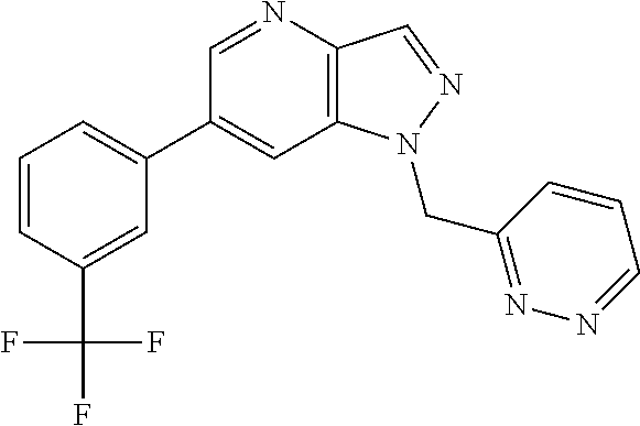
C1(C2=CC=CC(C(F)(F)F)=C2)=CC2=C(C=NN2CC2=NN=CC=C2)N=C1
